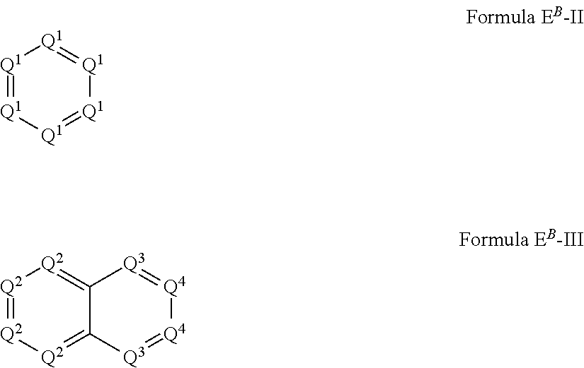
[Q1]1=[Q1][Q1]=[Q1][Q1]=[Q1]1.[Q2]1=[Q2][Q2]=C2C(=[Q2]1)[Q3]=[Q4][Q4]=[Q3]2
